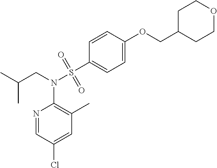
CC(CN(S(C1=CC=C(OCC2CCOCC2)C=C1)(=O)=O)C1=C(C)C=C(Cl)C=N1)C
